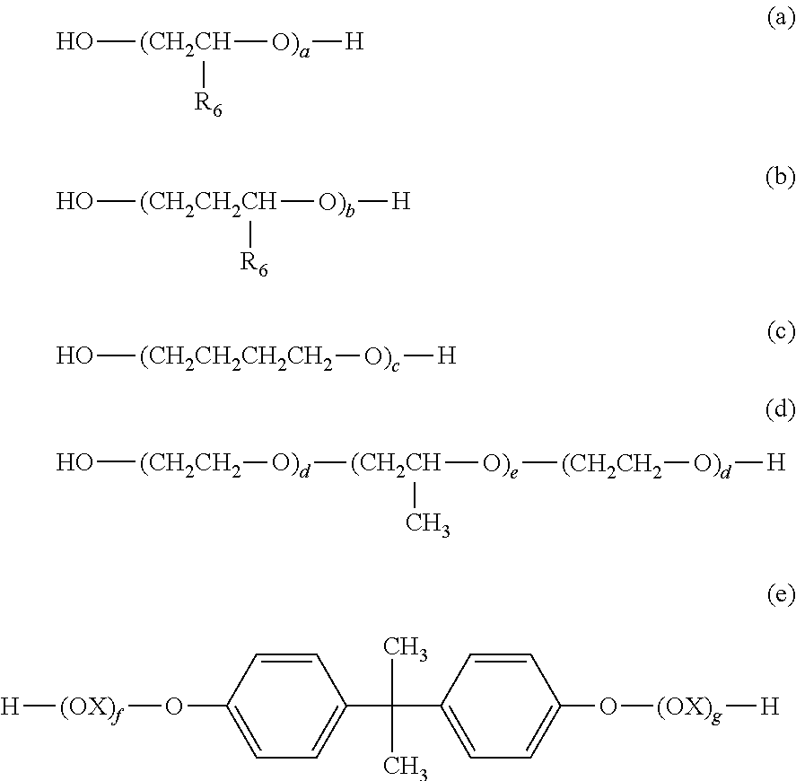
[H][(OX)f]OC1=CC=C(C(C)(C)C2=CC=C(O[(OX)g][H])C=C2)C=C1.O[(CH2CH]([O)a][H])[R6].O[(CH2CH2CH]([R6])[O)b][H].O[(CH2CH2CH2CH2][O)c][H].O[(CH2CH2][O)d][(CH2CH]([O)e][(CH2CH2][O)d][H])C
